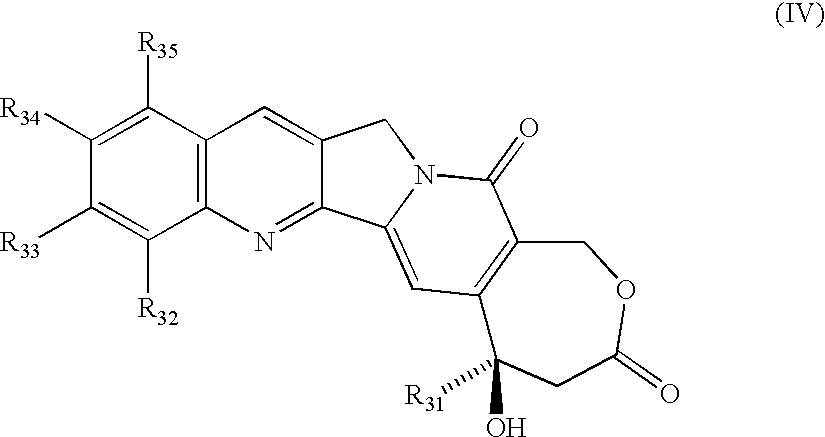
C12=C(C([R35])=C([R34])C([R33])=C1[R32])C=C1C(=N2)C2=CC3=C(C(=O)N2C1)COC(=O)CC3(O)[R31]
